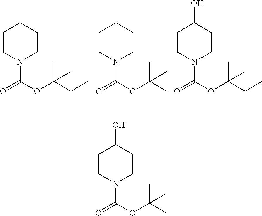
C1CN(C(=O)OC(CC)(C)C)CCC1.C1CN(C(=O)OC(C)(C)C)CCC1.C1CN(C(=O)OC(CC)(C)C)CCC1O.C1CN(C(=O)OC(C)(C)C)CCC1O
